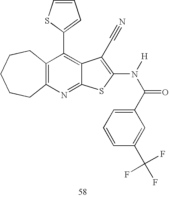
C12=C(N=C3C(=C1C1=CC=CS1)C(C#N)=C(N(C(C1=CC=CC(C(F)(F)F)=C1)=O)[H])S3)CCCCC2
